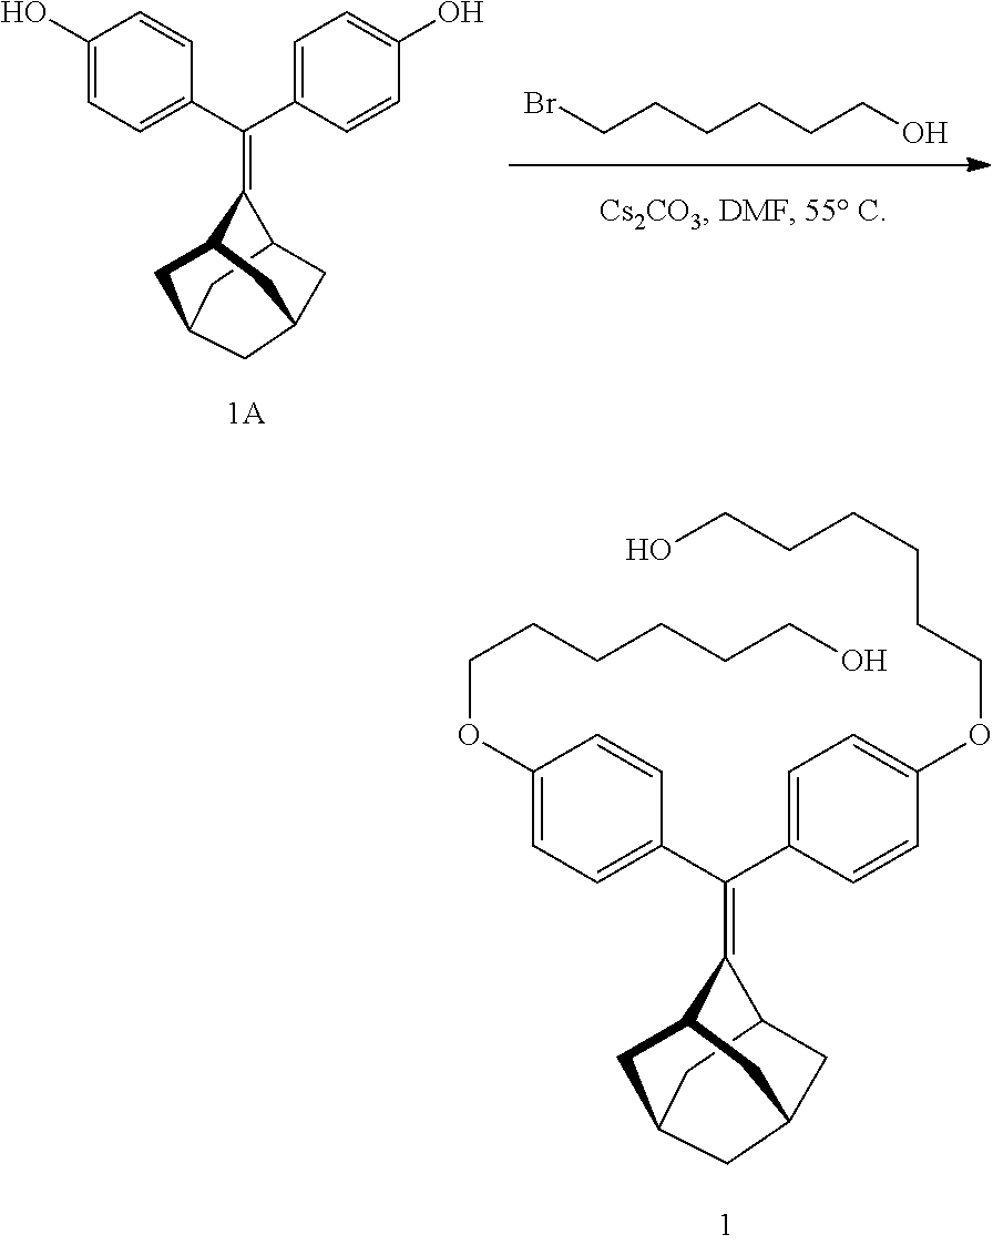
BrCCCCCCO.C1=C(O)C=CC(C(C2=CC=C(O)C=C2)=C2C3CC4CC(CC2C4)C3)=C1.C1=C(OCCCCCCO)C=CC(C(C2=CC=C(OCCCCCCO)C=C2)=C2C3CC4CC(CC2C4)C3)=C1
